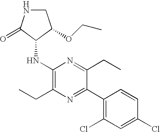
C1NC(=O)C(NC2=C(CC)N=C(C3=C(Cl)C=C(Cl)C=C3)C(CC)=N2)C1OCC
